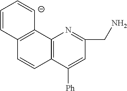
C12=C(C([Ph])=CC(CN)=N1)C=CC1=C2[C-]=CC=C1
